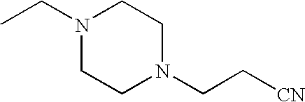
N1(CC)CCN(CC[CN])CC1
